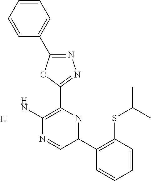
[H].NC1=C(C2=NN=C(C3=CC=CC=C3)O2)N=C(C2=C(SC(C)C)C=CC=C2)C=N1
